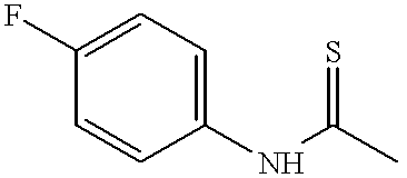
C1(F)=CC=C(NC(C)=S)C=C1
